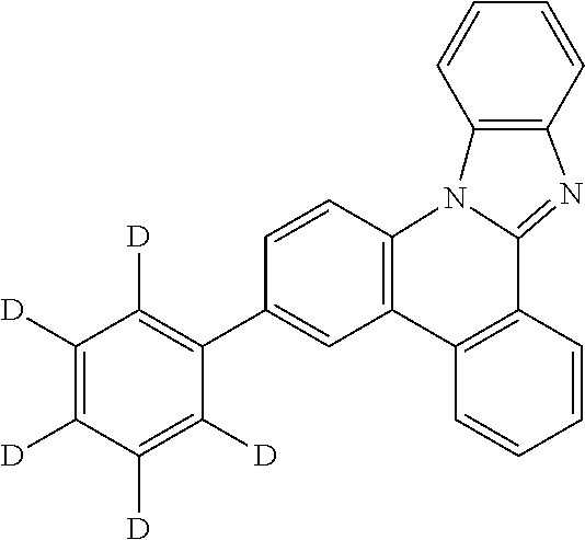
C1([D])=C([D])C([D])=C([D])C(C2=CC3=C(C=C2)N2C(=NC4=C2C=CC=C4)C2=C3C=CC=C2)=C1[D]
